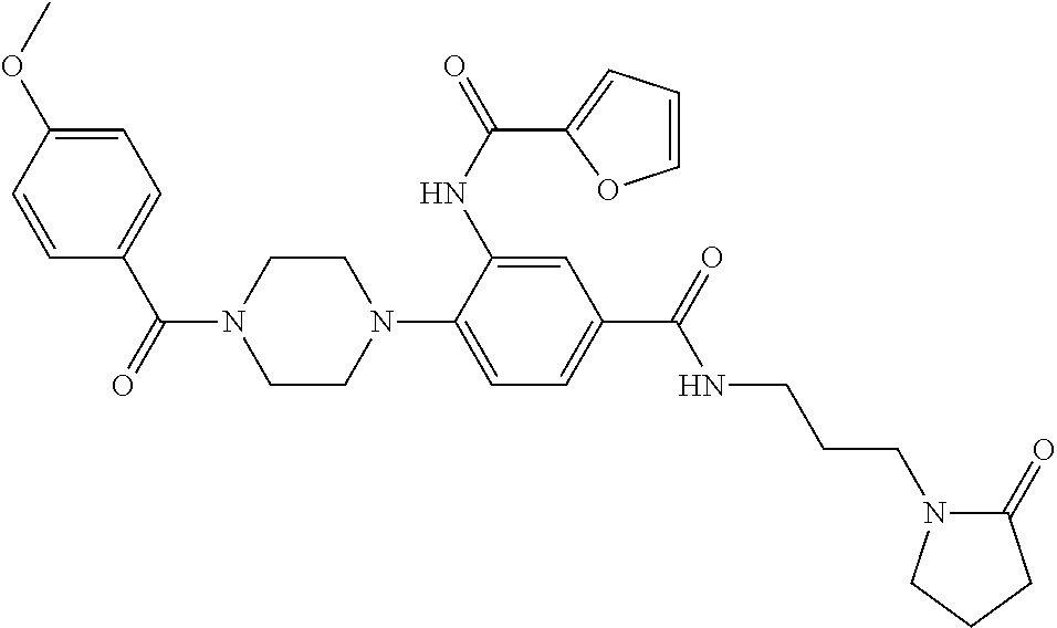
O=C(C1=CC=C(OC)C=C1)N1CCN(C2=CC=C(C(=O)NCCCN3C(=O)CCC3)C=C2NC(C2=CC=CO2)=O)CC1
